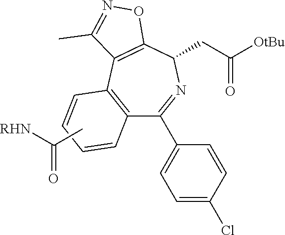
C1=CC2=C(C(C3=CC=C(Cl)C=C3)=NC(CC([OtBu])=O)C3=C2C(C)=NO3)C=C1.CC(=O)[RHN]
